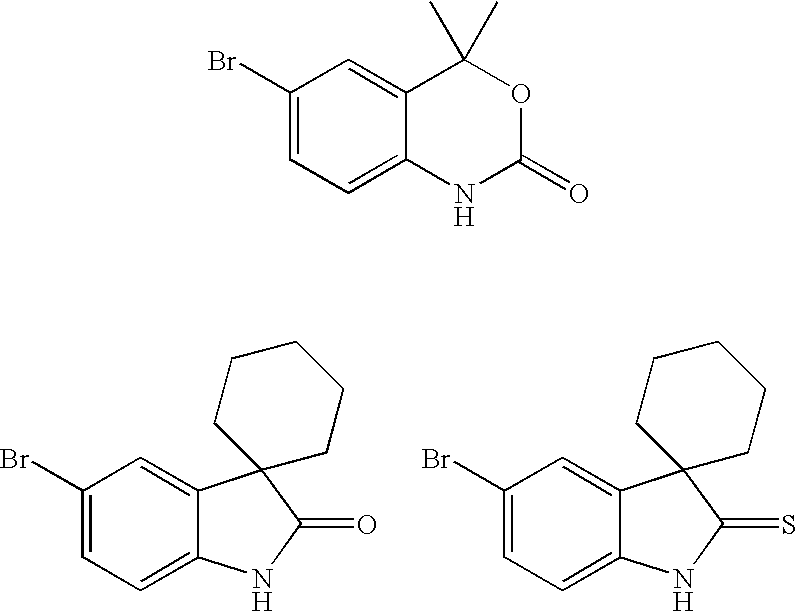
C1(Br)=CC=C2C(=C1)C1(C(=O)N2)CCCCC1.C1(Br)=CC=C2C(=C1)C1(C(=S)N2)CCCCC1.C1(Br)=CC=C2C(=C1)C(C)(C)OC(=O)N2
